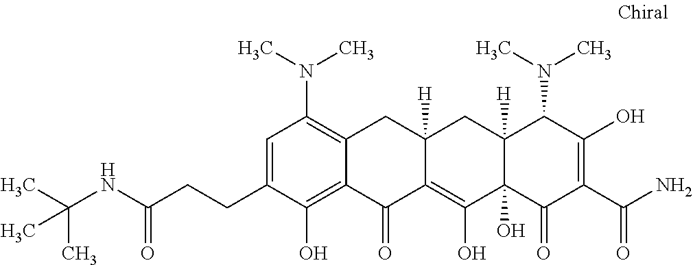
C1=C(CCC(NC(C)(C)C)=O)C(O)=C2C(=C1N(C)C)CC1([H])C(=C(O)C3(O)C([H])(C1)C(N(C)C)C(O)=C(C(N)=O)C3=O)C2=O
